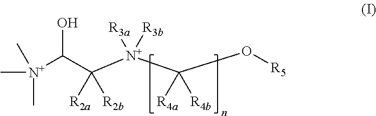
C[N+](C(C([N+](C(O[R5])([R4a])[R4b])([R3a])[R3b])([R2a])[R2b])O)(C)C
